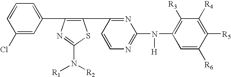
C1=CC(Cl)=CC(C2=C(C3=NC(N(C4=C([R3])C([R4])=C([R5])C([R6])=C4)[H])=NC=C3)SC(N([R2])[R1])=N2)=C1
